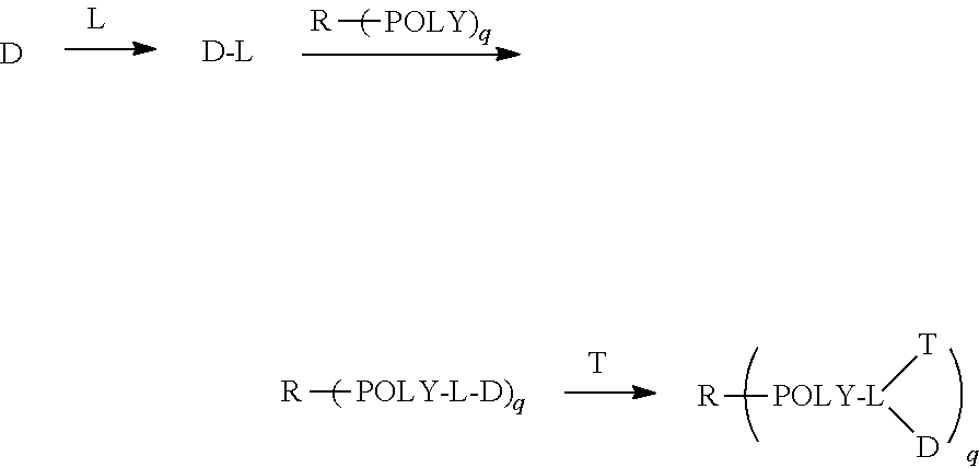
[D].[R][POLY)q].[R][POLY-L-D)q].[T].[R][POLY-L]([T])[D]
